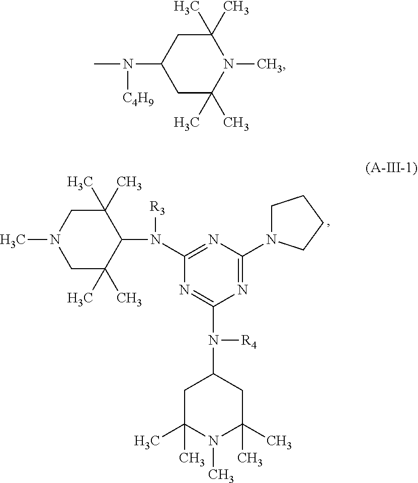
C1(N([R3])C2=NC(N3CCCC3)=NC(N(C3CC(C)(C)N(C)C(C)(C)C3)[R4])=N2)C(C)(C)CN(C)CC1(C)C.N1(C)C(C)(C)CC(N(C)[C4H9])CC1(C)C
